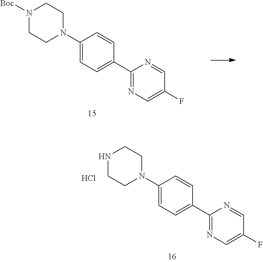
C1(N2CCNCC2)=CC=C(C2=NC=C(F)C=N2)C=C1.Cl.C1(N2CCN([Boc])CC2)=CC=C(C2=NC=C(F)C=N2)C=C1
